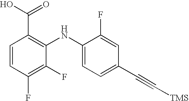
C1=CC(F)=C(F)C(NC2=CC=C(C#C[TMS])C=C2F)=C1C(O)=O
